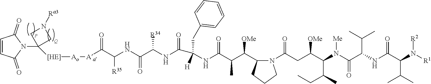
C1=CC(=O)N(C2([[HE]][Ao][Aa]C(C(NC(C(NC(=O)C(NC(C(C([OMe])C3N(C(CC(C(N(C(C(NC(C(C(C)C)N([R2])[R1])=O)C(C)C)=O)[Me])C(C)CC)[OMe])=O)CCC3)C)=O)([H])CC3=CC=CC=C3)[R34])=O)[R35])=O)CN([Ra3])C2)C1=O
